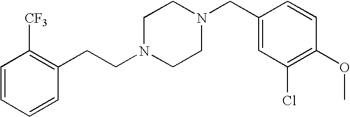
C(N1CCN(CC2=CC(Cl)=C(OC)C=C2)CC1)CC1=C([CF3])C=CC=C1
